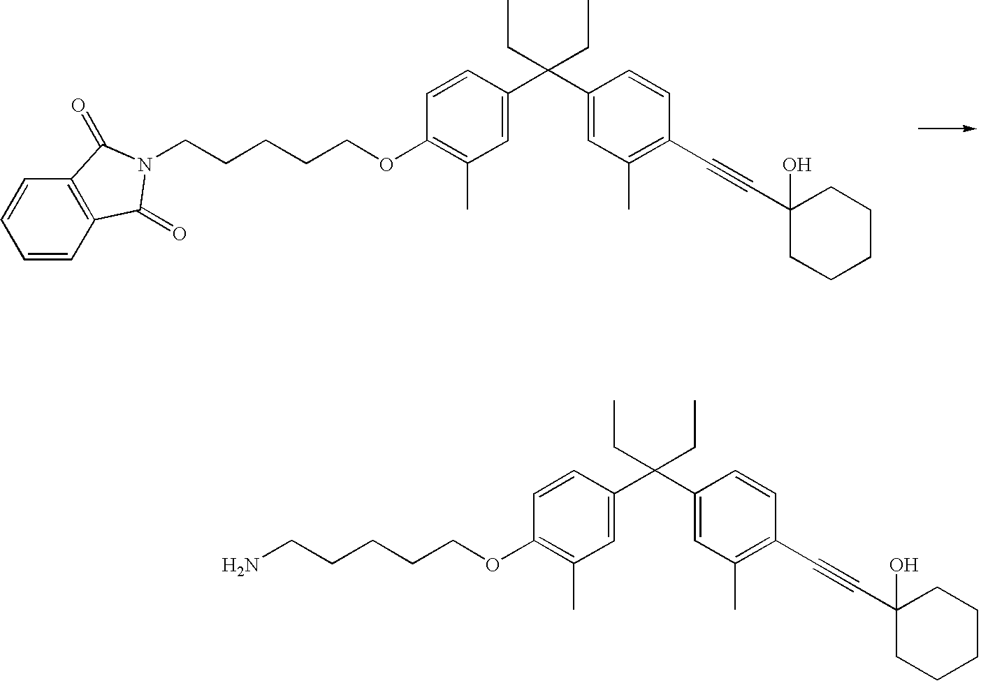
C1=CC(C(C2=CC(C)=C(C#CC3(O)CCCCC3)C=C2)(CC)CC)=CC(C)=C1OCCCCCN1C(=O)C2=C(C=CC=C2)C1=O.C1=CC(C(C2=CC(C)=C(C#CC3(O)CCCCC3)C=C2)(CC)CC)=CC(C)=C1OCCCCCN
